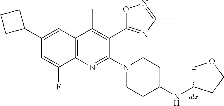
C1(C2CCC2)=CC2=C(N=C(N3CCC(NC4COCC4)CC3)C(C3=NC(C)=NO3)=C2C)C(F)=C1
